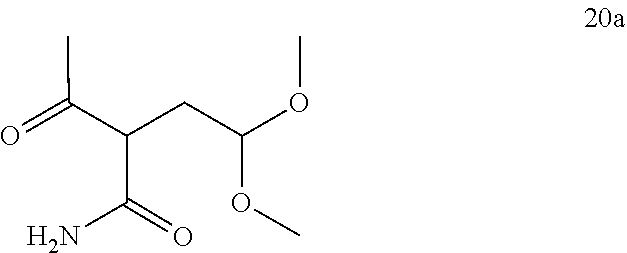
COC(CC(C(=O)N)C(=O)C)OC
